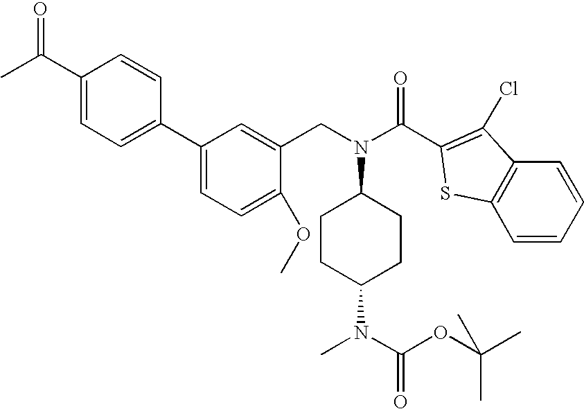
C1(C(C)=O)=CC=C(C2=CC=C(OC)C(CN(C3CCC(N(C(OC(C)(C)C)=O)C)CC3)C(C3=C(Cl)C4=C(C=CC=C4)S3)=O)=C2)C=C1
